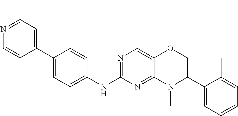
C1(C2=CC=C(NC3=NC=C4C(=N3)N(C)C(C3=CC=CC=C3C)CO4)C=C2)=CC(C)=NC=C1
